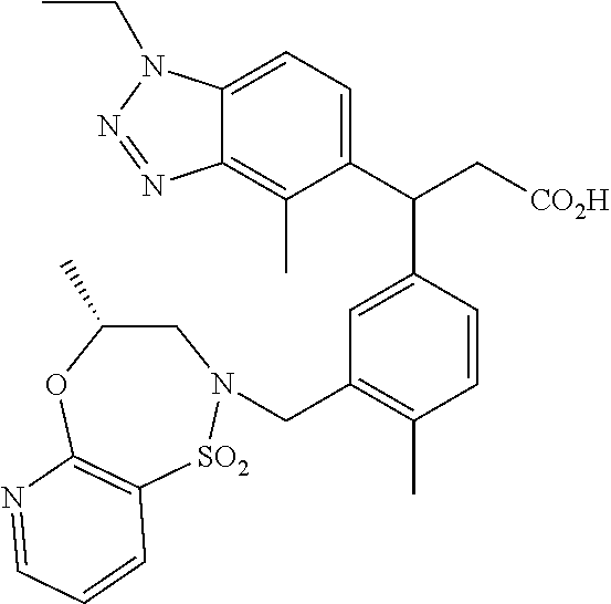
C1=C(C(C[CO2H])C2=CC(CN3CC(C)OC4=C([SO2]3)C=CC=N4)=C(C)C=C2)C(C)=C2C(=C1)N(CC)N=N2
